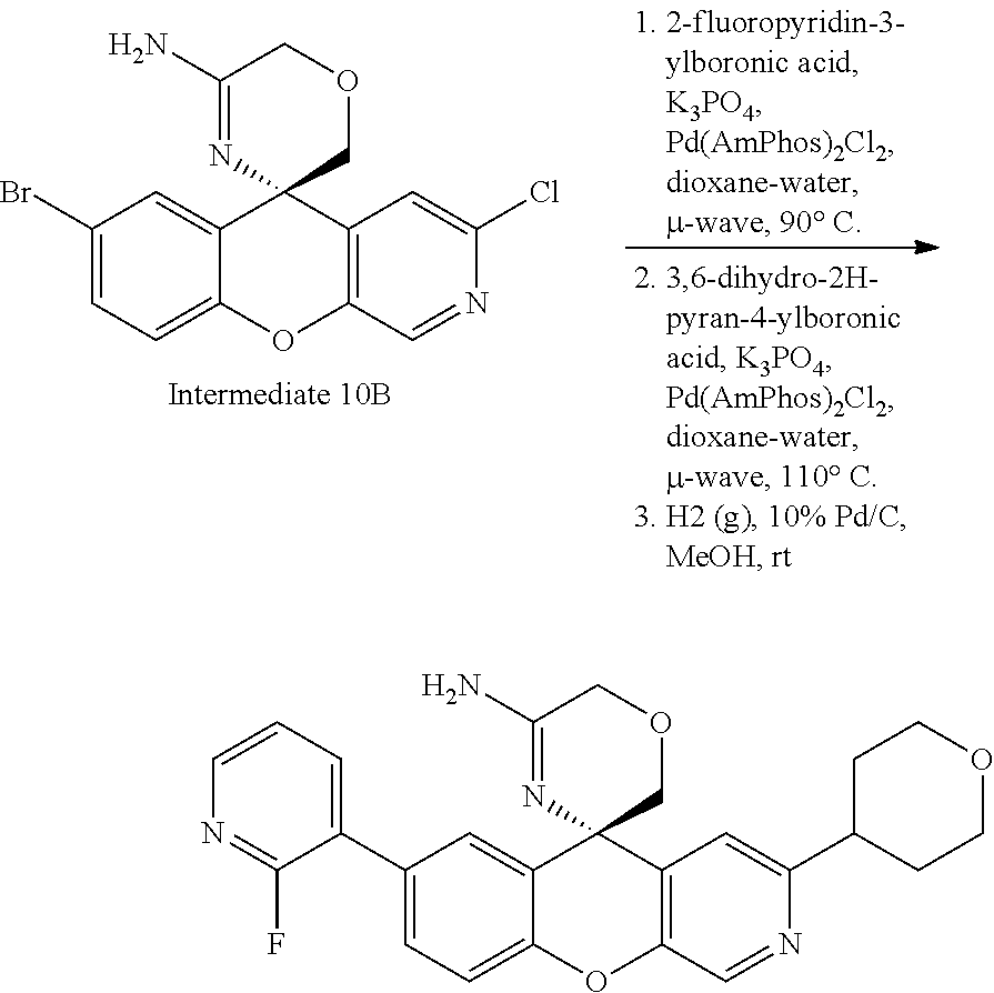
C1(Br)=CC=C2C(=C1)C1(C3=C(O2)C=NC(Cl)=C3)COCC(N)=N1.C1(C2=CC=CN=C2F)=CC=C2C(=C1)C1(C3=C(O2)C=NC(C2CCOCC2)=C3)COCC(N)=N1
